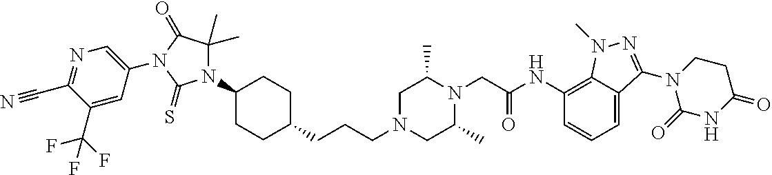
C(CCN1CC(C)N(CC(NC2=C3C(=CC=C2)C(N2C(=O)NC(=O)CC2)=NN3C)=O)C(C)C1)C1CCC(N2C(C)(C)C(=O)N(C3=CN=C(C#N)C(C(F)(F)F)=C3)C2=S)CC1
